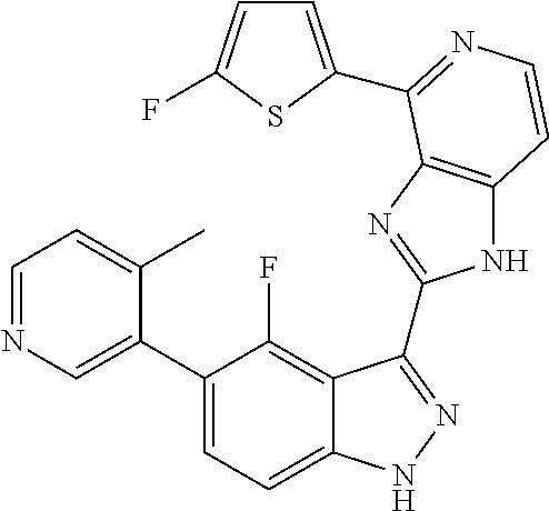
C1=C(C2=CC=C3C(=C2F)C(C2=NC4=C(N2)C=CN=C4C2=CC=C(F)S2)=NN3)C(C)=CC=N1
